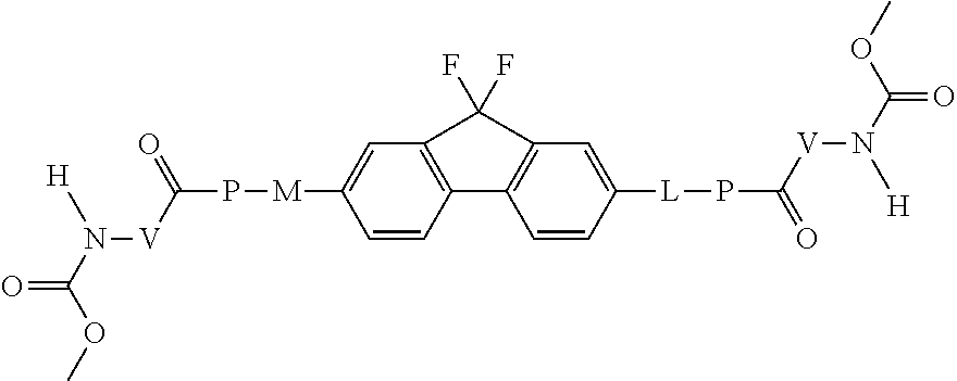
C1=CC([L]PC(=O)[V]N(C(OC)=O)[H])=CC2=C1C1=C(C=C([M]PC(=O)[V]N(C(OC)=O)[H])C=C1)C2(F)F
